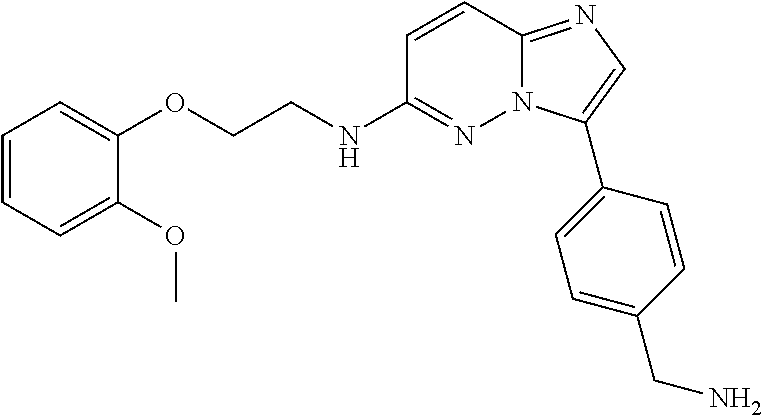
C1=CC2=NC=C(C3=CC=C(CN)C=C3)N2N=C1NCCOC1=CC=CC=C1OC
